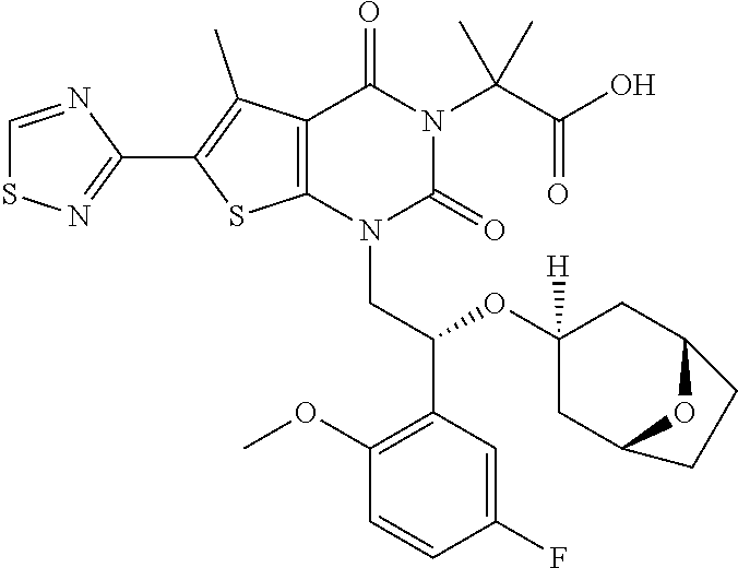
C1(C2=C(C)C3=C(S2)N(CC(C2=C(OC)C=CC(F)=C2)OC2([H])CC4OC(C2)CC4)C(=O)N(C(C(O)=O)(C)C)C3=O)=NSC=N1
